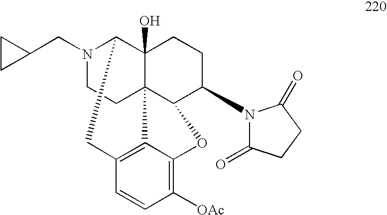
N1(CC2CC2)CCC23C4(O)C1CC1=C2C(=C([OAc])C=C1)OC3C(N1C(=O)CCC1=O)CC4
